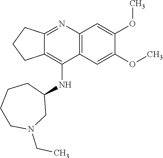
C12=C(C=C(OC)C(OC)=C1)C(NC1CCCCN(CC)C1)=C1C(=N2)CCC1
